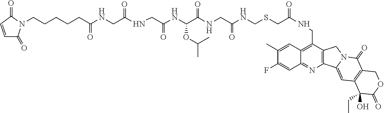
C1(C)=CC2=C(CNC(CSCNC(CNC(C(NC(CNC(CNC(CCCCCN3C(=O)C=CC3=O)=O)=O)=O)OC(C)C)=O)=O)=O)C3=C(N=C2C=C1F)C1=CC2=C(C(=O)N1C3)COC(=O)C2(CC)O
